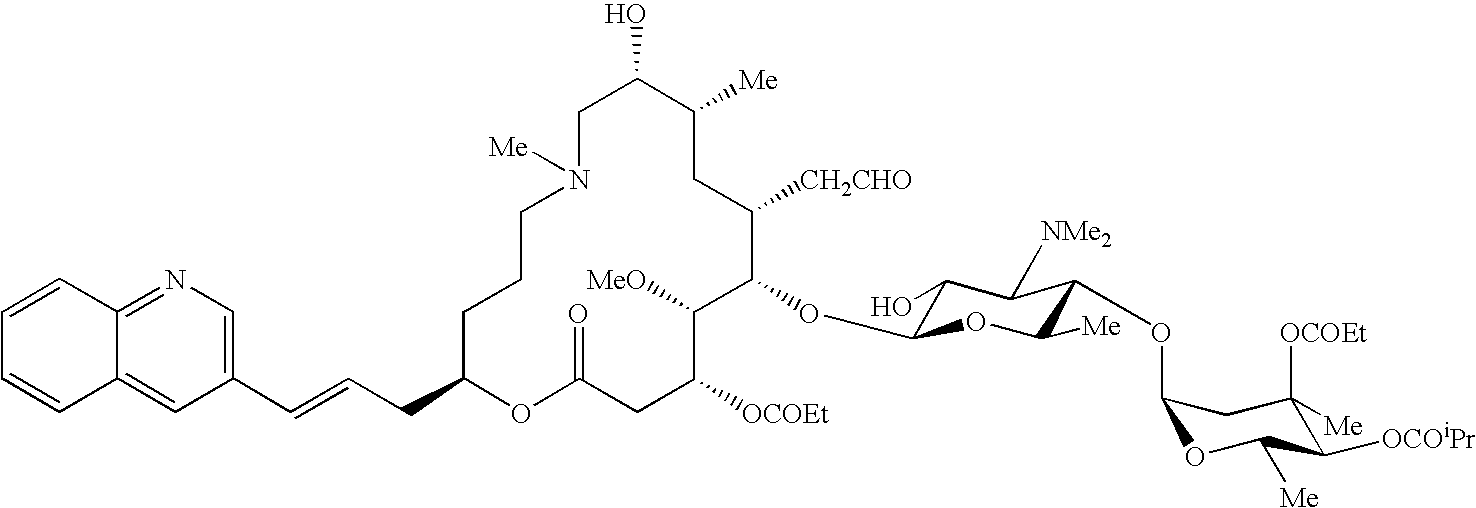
C1C(O)C([Me])CC([CH2CHO])C(OC2C(O)C([NMe2])C(OC3OC([Me])C([OCOiPr])C([OCOEt])([Me])C3)C([Me])O2)C([MeO])C([OCOEt])CC(=O)OC(CC=CC2=CN=C3C(=C2)C=CC=C3)CCCN1[Me]
